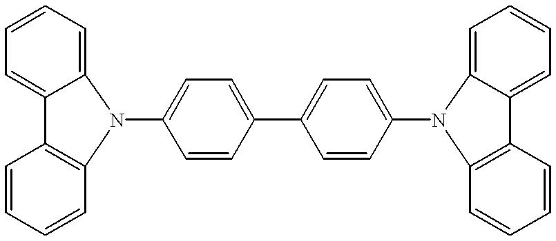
C1=C2C(=CC=C1)C1=C(C=CC=C1)N2C1=CC=C(C2=CC=C(N3C4=CC=CC=C4C4=C3C=CC=C4)C=C2)C=C1
